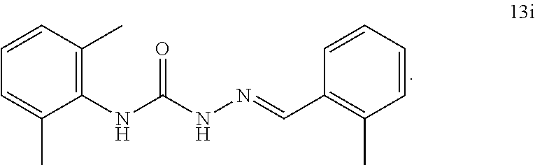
C1=CC=C(C)C(NC(NN=CC2=C(C)C=CC=C2)=O)=C1C
